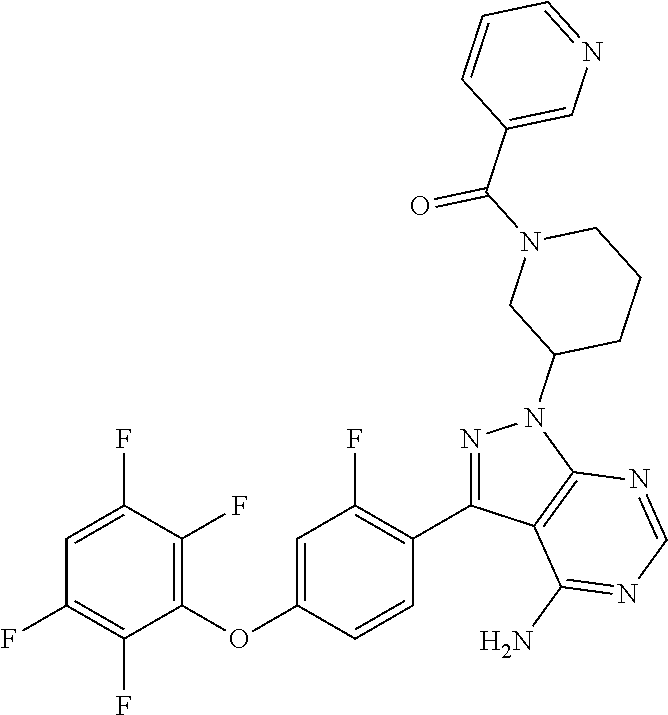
C1(OC2=CC(F)=C(C3=NN(C4CCCN(C(C5=CN=CC=C5)=O)C4)C4=C3C(N)=NC=N4)C=C2)=C(F)C(F)=CC(F)=C1F
